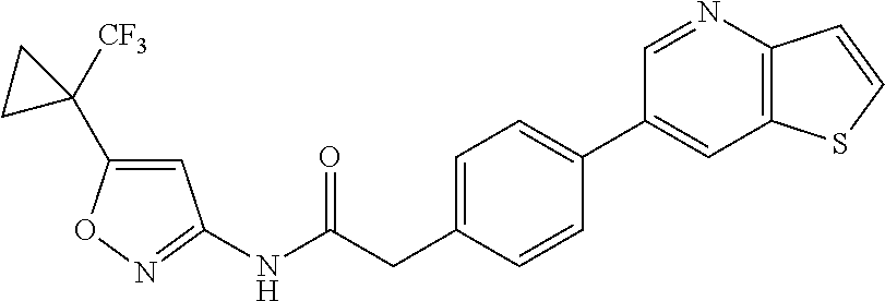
N1=C(NC(CC2=CC=C(C3=CC4=C(N=C3)C=CS4)C=C2)=O)C=C(C2([CF3])CC2)O1
